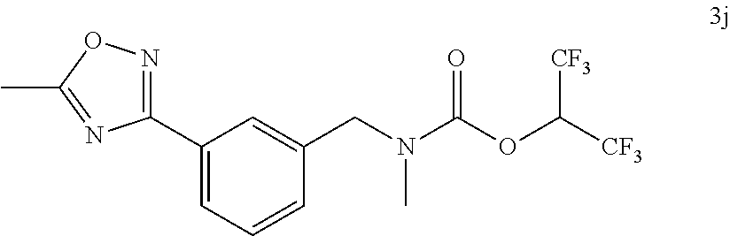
C1(CN(C)C(OC([CF3])[CF3])=O)=CC(C2=NOC(C)=N2)=CC=C1
